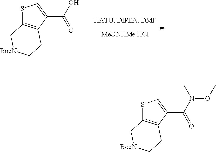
[MeONHMe HCl].S1C2=C(C(C(O)=O)=C1)CC[BocN]C2.S1C2=C(C(C(N(C)OC)=O)=C1)CC[BocN]C2
